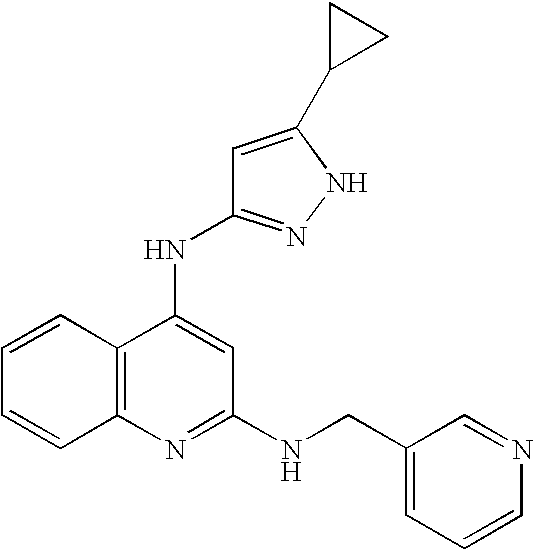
N(C1=CC(NCC2=CC=CN=C2)=NC2=C1C=CC=C2)C1=NNC(C2CC2)=C1
